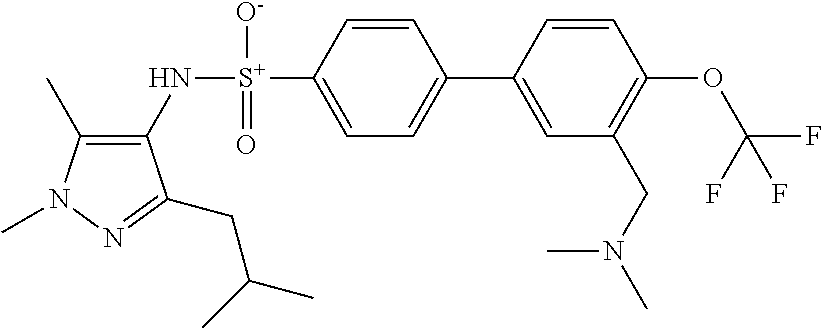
C1(C)=C(N[S+](C2=CC=C(C3=CC(CN(C)C)=C(OC(F)(F)F)C=C3)C=C2)([O-])=O)C(CC(C)C)=NN1C
